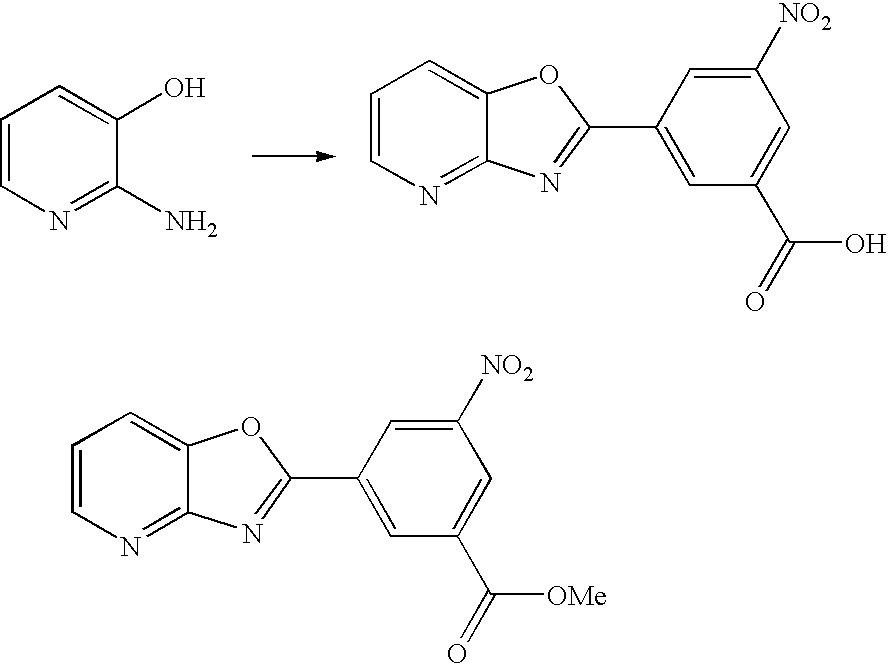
C1=CN=C(N)C(O)=C1.C1=CN=C2C(=C1)OC(C1=CC(C(=O)O)=CC([NO2])=C1)=N2.C1=CN=C2C(=C1)OC(C1=CC(C(=O)[OMe])=CC([NO2])=C1)=N2
